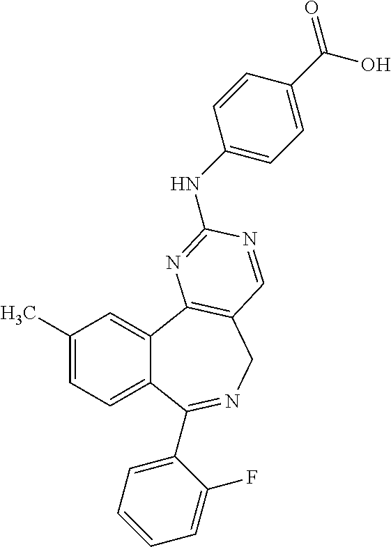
C1(C)=CC=C2C(=C1)C1=C(CN=C2C2=CC=CC=C2F)C=NC(NC2=CC=C(C(=O)O)C=C2)=N1
